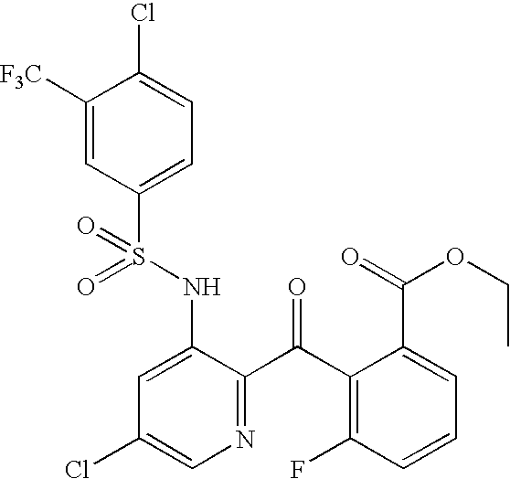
C1([F3C])=CC(S(NC2=CC(Cl)=CN=C2C(C2=C(F)C=CC=C2C(OCC)=O)=O)(=O)=O)=CC=C1Cl
